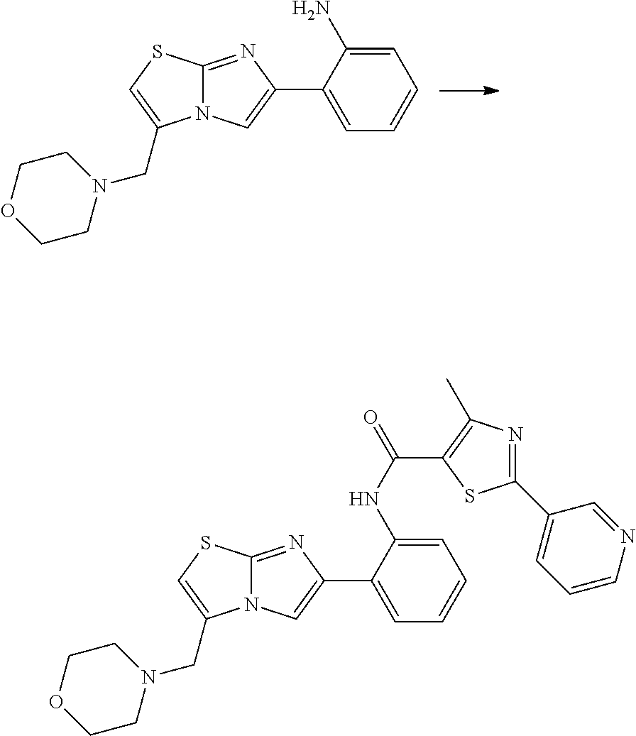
C1=C(N)C(C2=CN3C(=N2)SC=C3CN2CCOCC2)=CC=C1.C1=C(NC(=O)C2=C(C)N=C(C3=CC=CN=C3)S2)C(C2=CN3C(=N2)SC=C3CN2CCOCC2)=CC=C1
